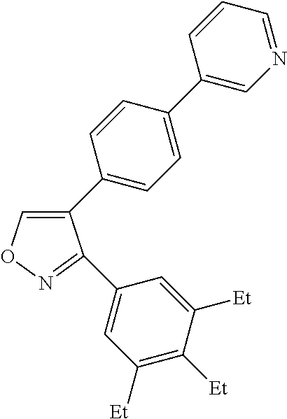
C1(C2=CC=C(C3=CN=CC=C3)C=C2)=CON=C1C1=CC([Et])=C([Et])C([Et])=C1
